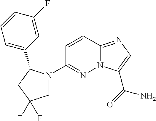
N12C(=NC=C1C(=O)N)C=CC(N1CC(F)(F)CC1C1=CC=CC(F)=C1)=N2
